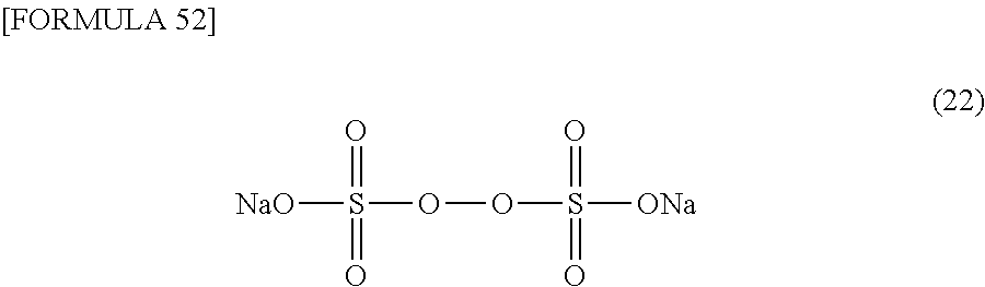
[NaO]S(OOS([ONa])(=O)=O)(=O)=O
